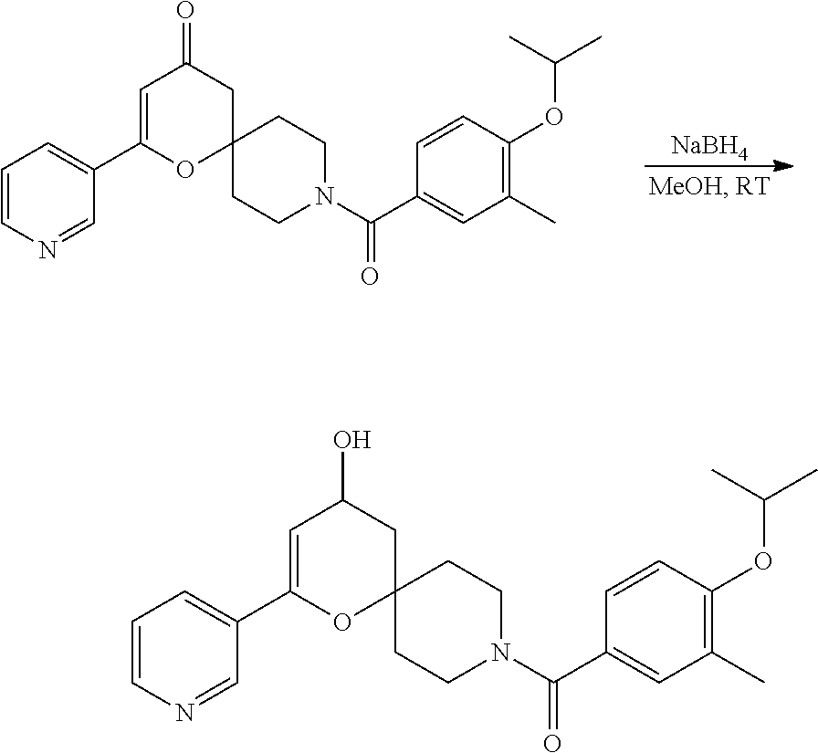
C1=CN=CC(C2=CC(=O)CC3(O2)CCN(C(C2=CC(C)=C(OC(C)C)C=C2)=O)CC3)=C1.[NaBH4].C1=CN=CC(C2=CC(O)CC3(O2)CCN(C(C2=CC(C)=C(OC(C)C)C=C2)=O)CC3)=C1
